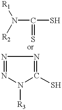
N(C(=S)S)([R1])[R2].C1(S)=NN=NN1[R3]
